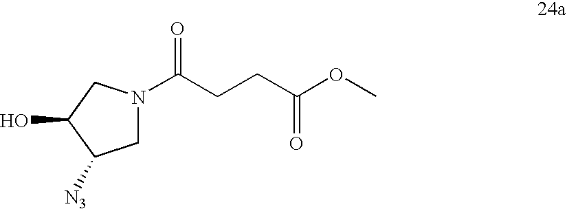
C1N(C(CCC(OC)=O)=O)CC(O)C1[N3]
